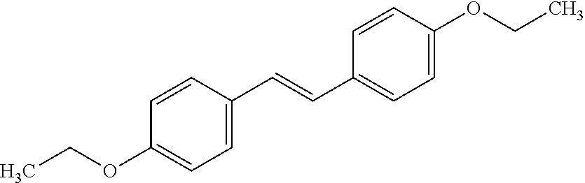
C1=CC(C=CC2=CC=C(OCC)C=C2)=CC=C1OCC
